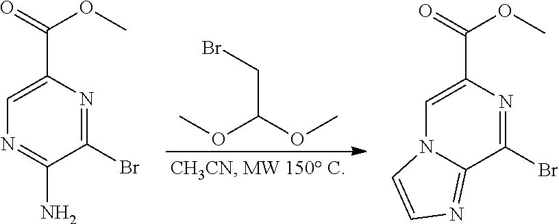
COC(OC)CBr.C1(Br)=NC(C(OC)=O)=CN=C1N.C1(Br)=NC(C(OC)=O)=CN2C1=NC=C2
